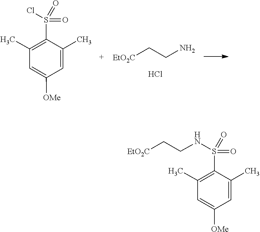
[EtO2C]CCN.Cl.ClS(=O)(=O)C1=C(C)C=C([OMe])C=C1C.N(S(=O)(=O)C1=C(C)C=C([OMe])C=C1C)CC[EtO2C]
